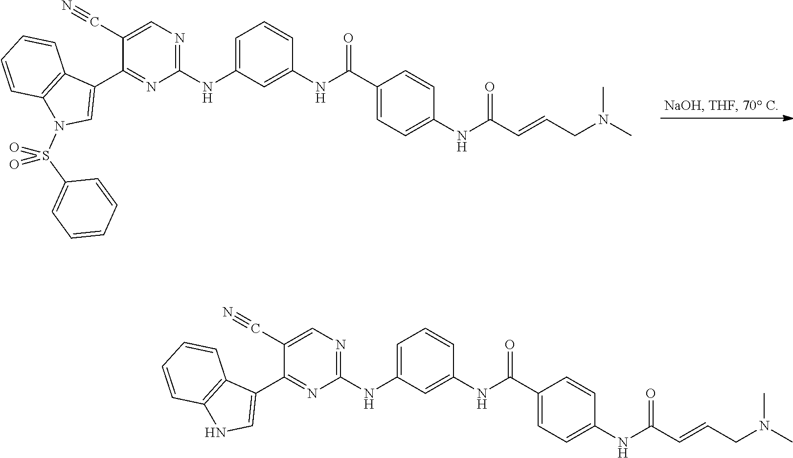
C1(NC2=CC=CC(NC(C3=CC=C(NC(C=CCN(C)C)=O)C=C3)=O)=C2)=NC=C(C#N)C(C2=CN(S(C3=CC=CC=C3)(=O)=O)C3=C2C=CC=C3)=N1.C1(NC2=CC=CC(NC(C3=CC=C(NC(C=CCN(C)C)=O)C=C3)=O)=C2)=NC=C(C#N)C(C2=CNC3=C2C=CC=C3)=N1
